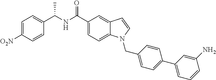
C1=C([O2N])C=CC(C(NC(C2=CC=C3C(=C2)C=CN3CC2=CC=C(C3=CC=CC(N)=C3)C=C2)=O)C)=C1
